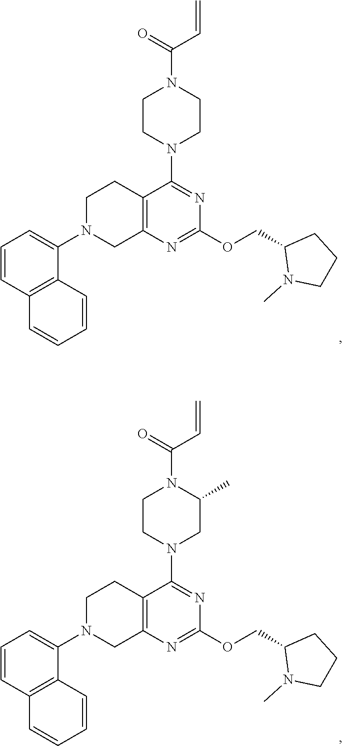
C1=CC2=C(C(N3CC4=C(CC3)C(N3CCN(C(=O)C=C)CC3)=NC(OCC3N(C)CCC3)=N4)=C1)C=CC=C2.C1=CC2=C(C(N3CC4=C(CC3)C(N3CC(C)N(C(=O)C=C)CC3)=NC(OCC3N(C)CCC3)=N4)=C1)C=CC=C2
